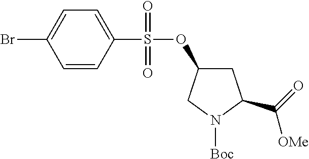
C1=CC(S(OC2CC(C(=O)[OMe])N([Boc])C2)(=O)=O)=CC=C1Br
